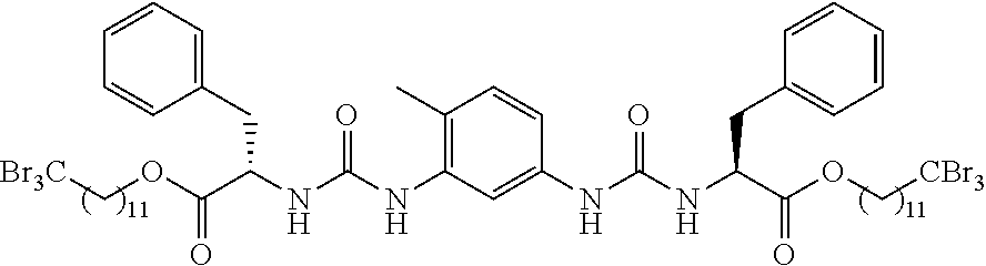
C1(NC(NC(C(OC[Br3C])=O)CC2=CC=CC=C2)=O)=C(C)C=CC(NC(NC(C(OC[CBr3])=O)CC2=CC=CC=C2)=O)=C1
